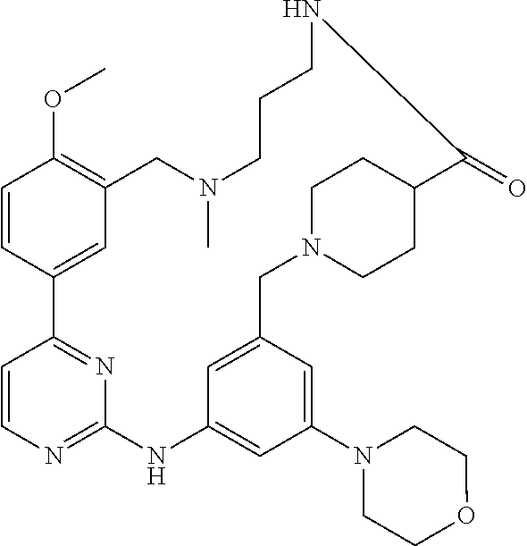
C1=CC2=CC(=C1OC)CN(C)CCCNC(=O)C1CCN(CC3=CC(=CC(N4CCOCC4)=C3)NC3=NC=CC2=N3)CC1
